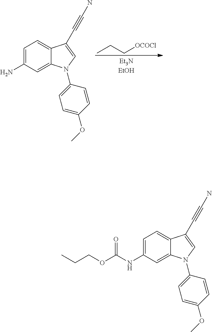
CCC[OCOCl].C1=C(N)C=C2C(=C1)C(C#CN)=CN2C1=CC=C(OC)C=C1.C1=C(NC(OCCC)=O)C=C2C(=C1)C(C#CN)=CN2C1=CC=C(OC)C=C1
